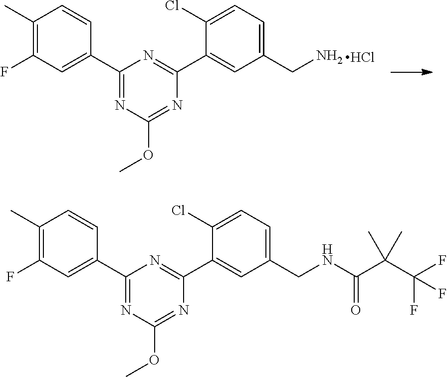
C1(C)=C(F)C=C(C2=NC(OC)=NC(C3=CC(CNC(C(C(F)(F)F)(C)C)=O)=CC=C3Cl)=N2)C=C1.C1(C)=C(F)C=C(C2=NC(OC)=NC(C3=CC(CN)=CC=C3Cl)=N2)C=C1.Cl
